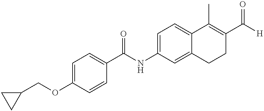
C1=C(OCC2CC2)C=CC(C(NC2=CC=C3C(=C2)CCC(C([H])=O)=C3C)=O)=C1
